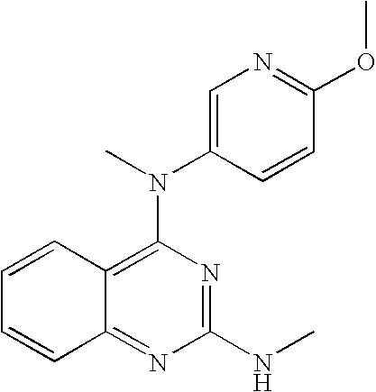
C1(NC)=NC(N(C)C2=CN=C(OC)C=C2)=C2C(=N1)C=CC=C2
